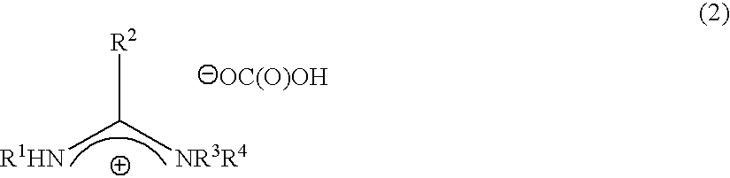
[R2]C([NR3R4])[R1HN].[OC(O)OH]
